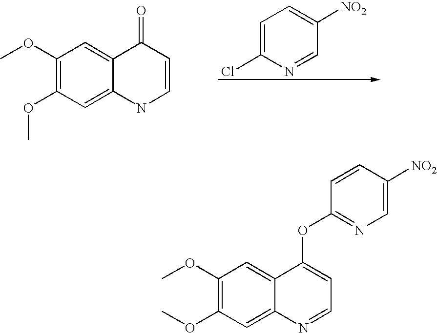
COC1=C(OC)C=C2C(=C1)C(=O)C=CN2.C1=C(Cl)N=CC([NO2])=C1.COC1=C(OC)C=C2C(=C1)C(OC1=NC=C([NO2])C=C1)=CC=N2
